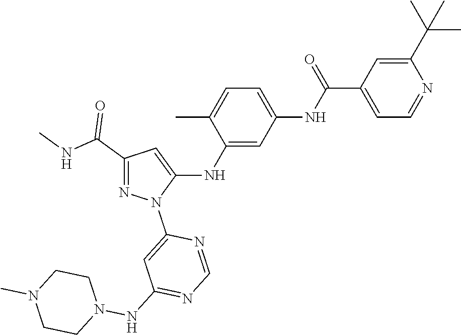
C1(C(NC)=O)=NN(C2=CC(NN3CCN(C)CC3)=NC=N2)C(NC2=CC(NC(C3=CC=NC(C(C)(C)C)=C3)=O)=CC=C2C)=C1
